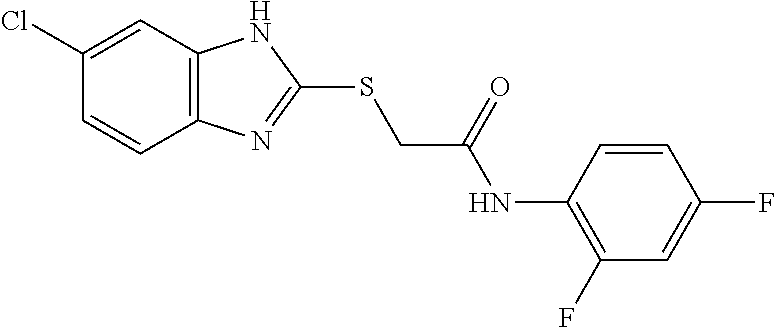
C12=C(C=C(Cl)C=C1)NC(SCC(NC1=C(F)C=C(F)C=C1)=O)=N2
